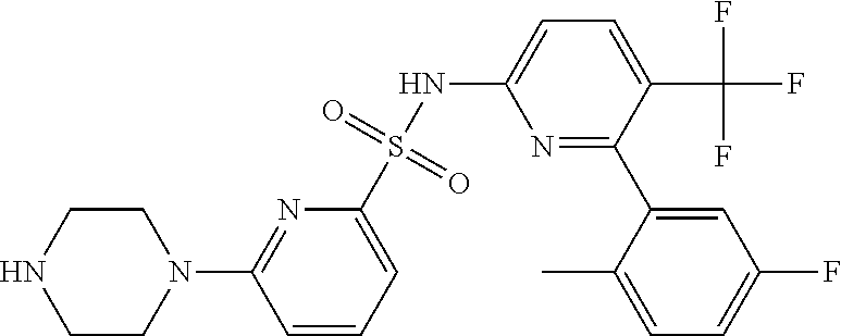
C1CN(C2=NC(S(NC3=CC=C(C(F)(F)F)C(C4=CC(F)=CC=C4C)=N3)(=O)=O)=CC=C2)CCN1
